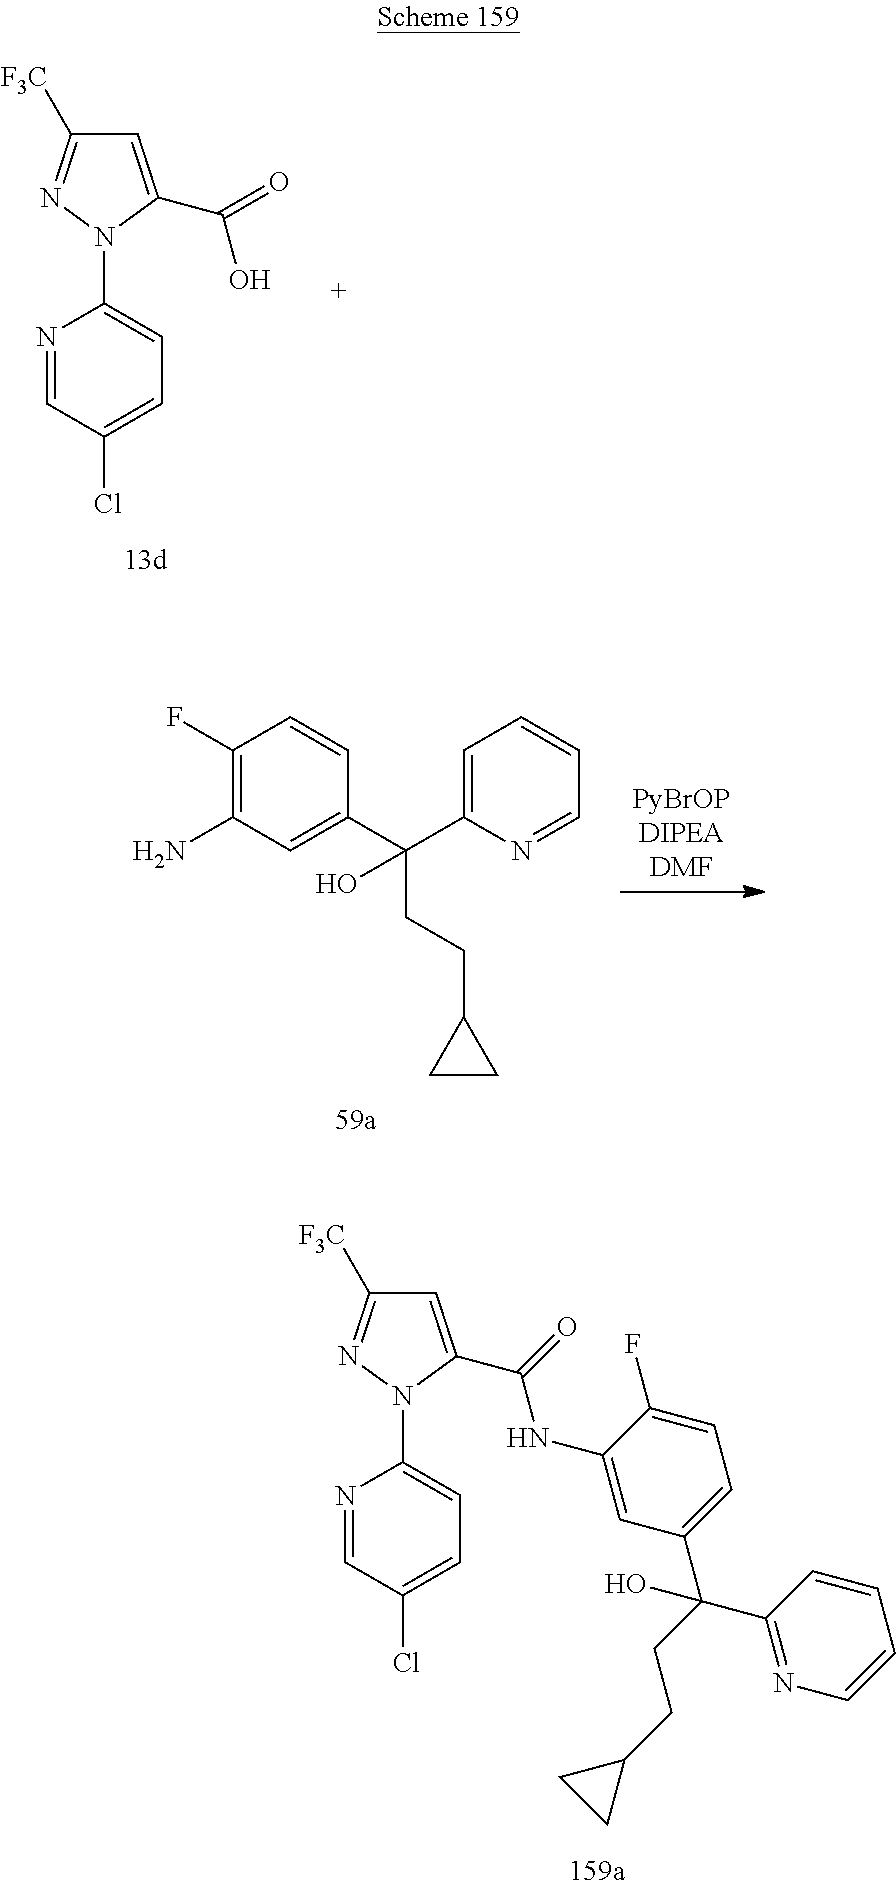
C1(C(C2=NC=CC=C2)(CCC2CC2)O)=CC=C(F)C(NC(=O)C2=CC([F3C])=NN2C2=CC=C(Cl)C=N2)=C1.C1=C(C(=O)O)N(C2=CC=C(Cl)C=N2)N=C1[F3C].[PyBrOPDIPEADMF].C1(N)=C(F)C=CC(C(C2=CC=CC=N2)(CCC2CC2)O)=C1
